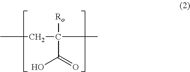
CCC([Ro])(C(=O)O)C
